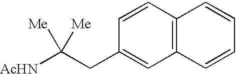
C12=C(C=CC(CC([AcHN])([Me])[Me])=C1)C=CC=C2
